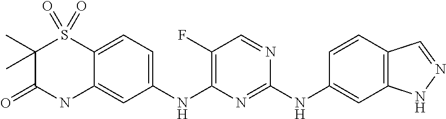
C1(NC2=NC(NC3=CC=C4C(=C3)NC(=O)C(C)(C)S4(=O)=O)=C(F)C=N2)=CC2=C(C=C1)C=NN2
